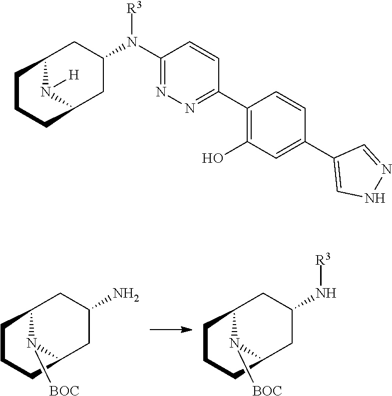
NC1CC2N([BOC])C(C1)CCC2.N(C1CC2N([BOC])C(C1)CCC2)[R3].C1(C2=NN=C(N(C3CC4N([H])C(C3)CCC4)[R3])C=C2)=C(O)C=C(C2=CNN=C2)C=C1
